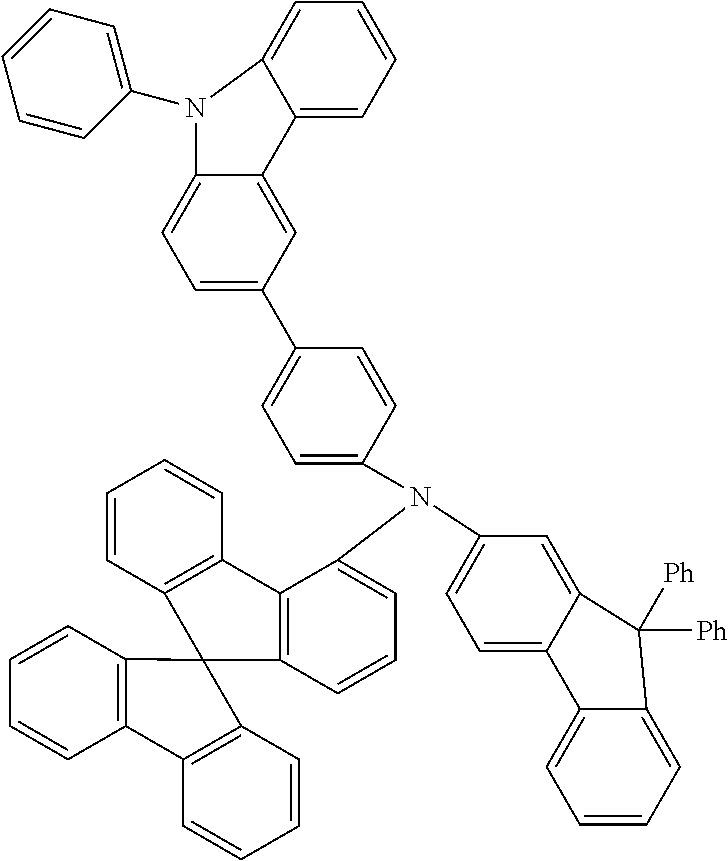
C12=CC=C(N(C3=CC=CC4=C3C3=C(C=CC=C3)C43C4=C(C=CC=C4)C4=C3C=CC=C4)C3=CC=C(C4=CC=C5C(=C4)C4=CC=CC=C4N5C4=CC=CC=C4)C=C3)C=C1C([Ph])([Ph])C1=CC=CC=C21
